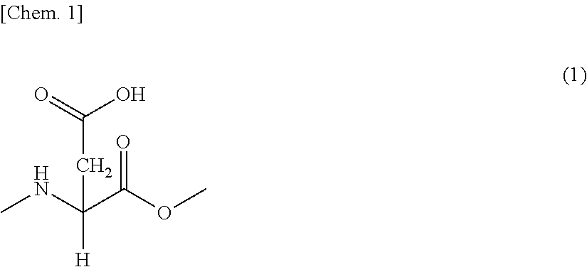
CNC(C(OC)=O)([H])CC(=O)O
